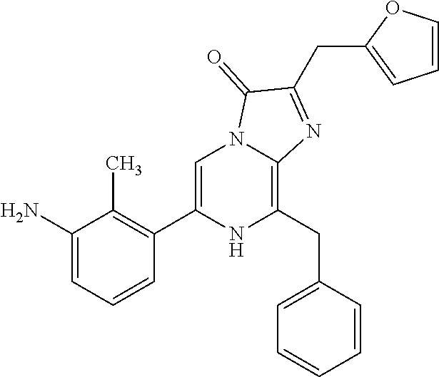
C1(N)=CC=CC(C2=CN3C(=C(CC4=CC=CC=C4)N2)N=C(CC2=CC=CO2)C3=O)=C1C
